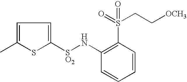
C1=C(C)SC([SO2]NC2=C(S(=O)(CC[OCH3])=O)C=CC=C2)=C1
